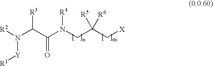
[R3]C(C(N(CC(C[X])([R5])[R6])[R4])=O)N([R2])[Y][R1]
